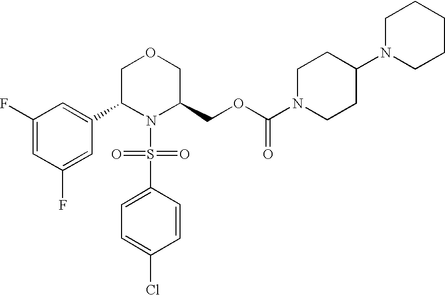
C1(F)=CC(F)=CC(C2N(S(=O)(=O)C3=CC=C(Cl)C=C3)C(COC(=O)N3CCC(N4CCCCC4)CC3)COC2)=C1
